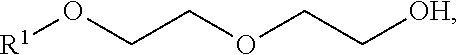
[R1]OCCOCC[OH]
